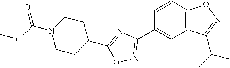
C1=CC2=C(C=C1C1=NOC(C3CCN(C(OC)=O)CC3)=N1)C(C(C)C)=NO2
